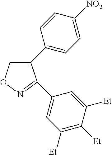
C1(C2=CC=C([NO2])C=C2)=CON=C1C1=CC([Et])=C([Et])C([Et])=C1
